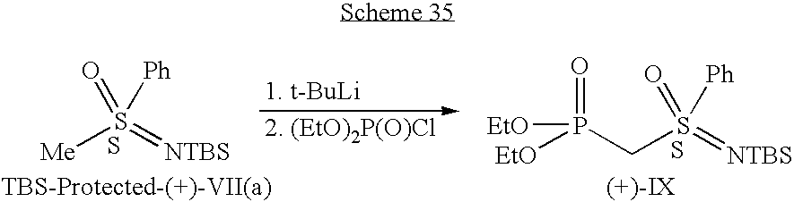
[Me]S(=[NTBS])(=O)[Ph].S.C(S(=[NTBS])(=O)[Ph])P([EtO])([EtO])=O.S
